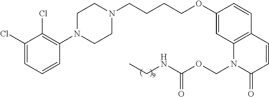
C1(Cl)=CC=CC(N2CCN(CCCCOC3=CC4=C(C=C3)C=CC(=O)N4COC(NCC)=O)CC2)=C1Cl
